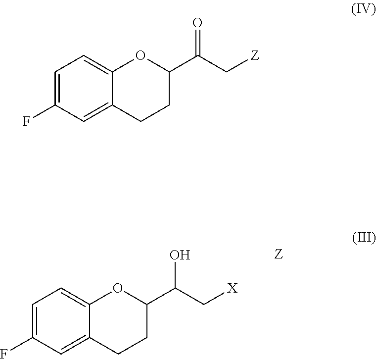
C1=C(F)C=C2C(=C1)OC(C(C[X])O)CC2.C1=C(F)C=C2C(=C1)OC(C(C[Z])=O)CC2
